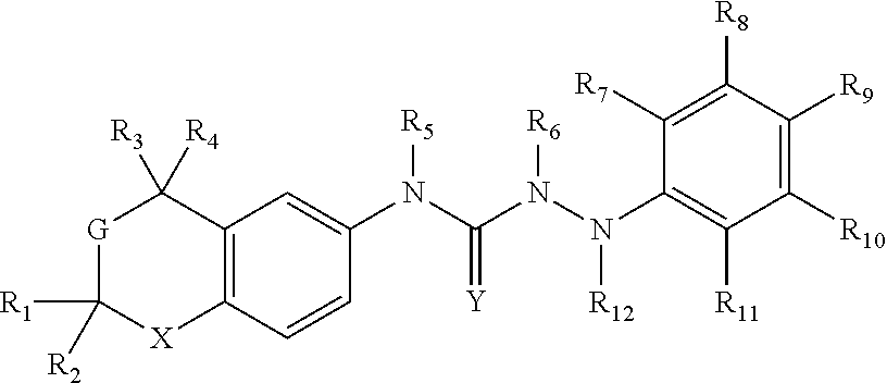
C12=C(C=CC(N(C(N(N(C3=C([R11])C([R10])=C([R9])C([R8])=C3[R7])[R12])[R6])=[Y])[R5])=C1)[X]C([R1])([R2])[G]C2([R3])[R4]
